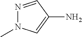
N1=CC(N)=CN1C
